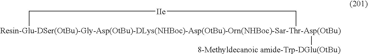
[Resin-Glu-DSer(OtBu)-Gly-Asp(OtBu)-DLys(NHBoc)-Asp(OtBu)-Orn(NHBoc)-Sar-Thr-Asp(OtBu)]1([8-Methyldecanoic amide-Trp-DGlu(OtBu)])C[IIe]C1
